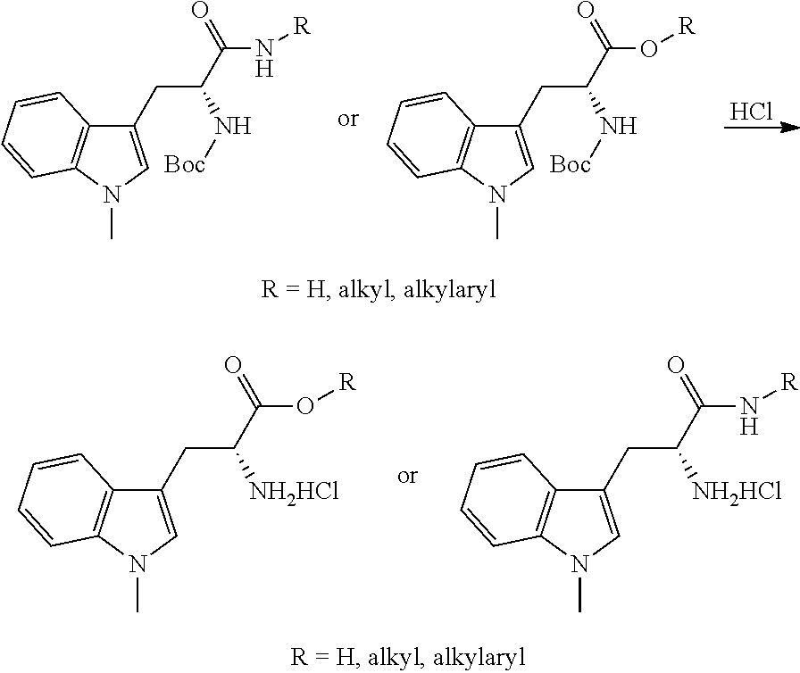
C1(CC(N[Boc])C(=O)N[R])=CN(C)C2=C1C=CC=C2.C1(CC(N[Boc])C(=O)O[R])=CN(C)C2=C1C=CC=C2.Cl.C1(CC([NH2HCl])C(=O)O[R])=CN(C)C2=C1C=CC=C2.C1(CC([NH2HCl])C(=O)N[R])=CN(C)C2=C1C=CC=C2
